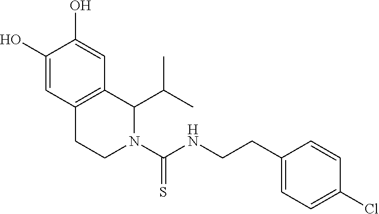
C1(CCNC(N2C(C(C)C)C3=C(CC2)C=C(O)C(O)=C3)=S)=CC=C(Cl)C=C1
